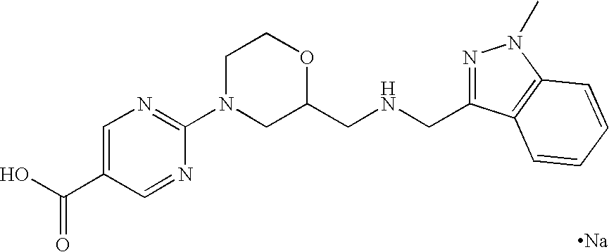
C1=C(C(O)=O)C=NC(N2CC(CNCC3=NN(C)C4=C3C=CC=C4)OCC2)=N1.[Na]
